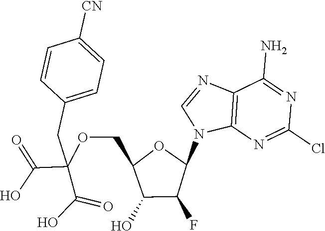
C12=C(N=C(Cl)N=C1N)N(C1OC(COC(C(=O)O)(CC3=CC=C([CN])C=C3)C(=O)O)C(O)C1F)C=N2
